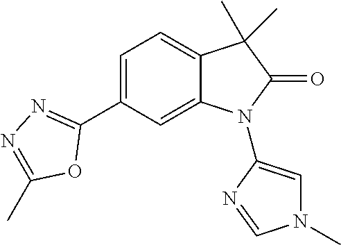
C1(C2=CC=C3C(=C2)N(C2=CN(C)C=N2)C(=O)C3(C)C)=NN=C(C)O1
